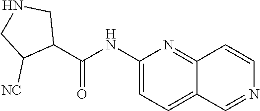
C1(NC(=O)C2CNCC2[NC])=CC=C2C(=N1)C=CN=C2
